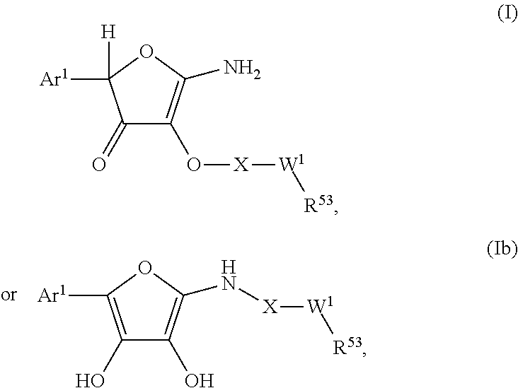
C1(O)=C([Ar1])OC(N[X][W1][R53])=C1O.C1(=O)C(O[X][W1][R53])=C(N)OC1([H])[Ar1]
